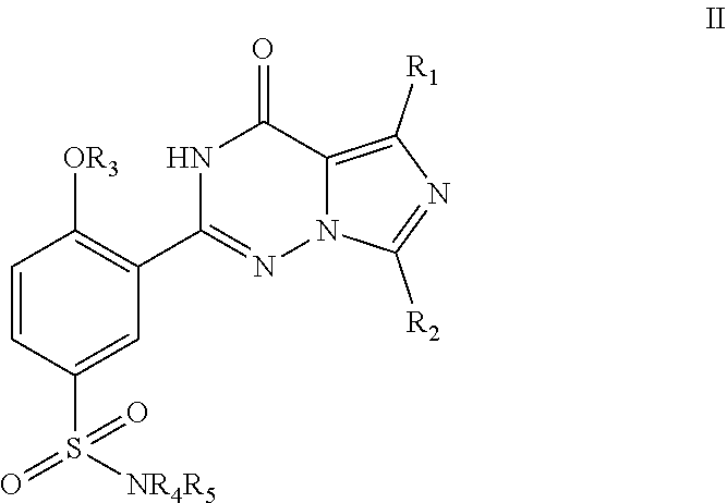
C1([R2])=NC([R1])=C2C(=O)NC(C3=C([OR3])C=CC(S(=O)(=O)[NR4R5])=C3)=NN12
